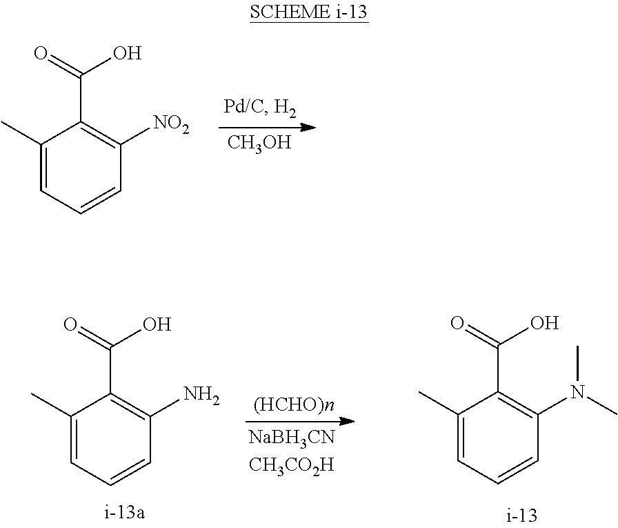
C1(C)=CC=CC([NO2])=C1C(=O)O.[CH3OH].C1(C)=CC=CC(N(C)C)=C1C(=O)O.C1(C)=CC=CC(N)=C1C(=O)O
